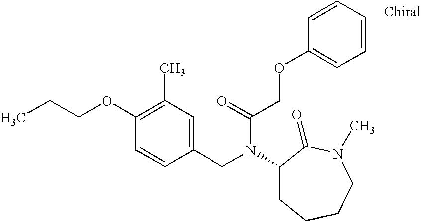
C1(CN(C(COC2=CC=CC=C2)=O)C2CCCCN(C)C2=O)=CC(C)=C(OCCC)C=C1
